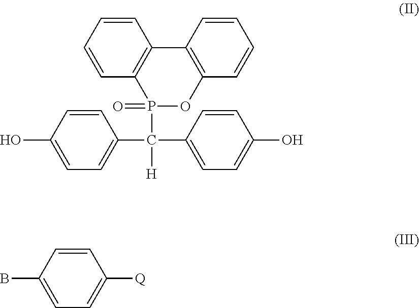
C1=CC(C(P2(=O)OC3=C(C4=C2C=CC=C4)C=CC=C3)([H])C2=CC=C(O)C=C2)=CC=C1O.C1=CC(B)=CC=C1[Q]
